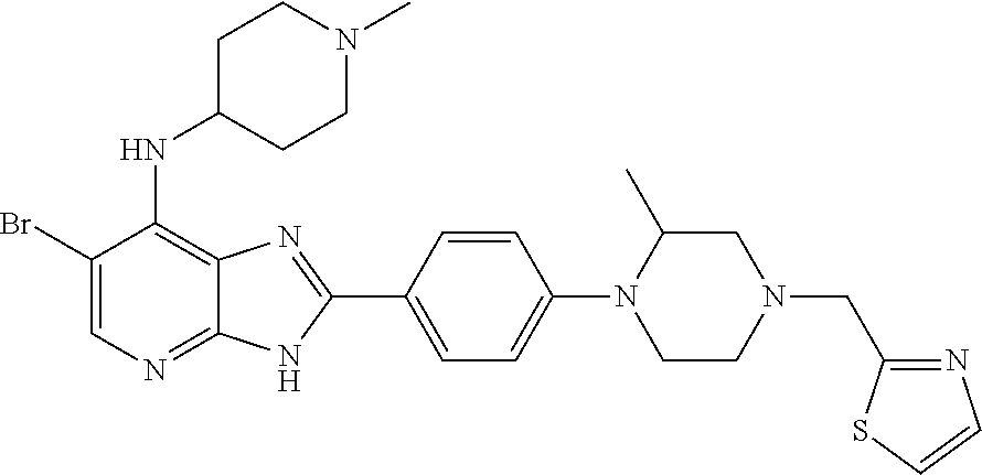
C1(Br)=CN=C2C(=C1NC1CCN(C)CC1)N=C(C1=CC=C(N3C(C)CN(CC4=NC=CS4)CC3)C=C1)N2
